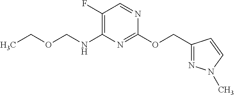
C1(F)=C(NCOCC)N=C(OCC2=NN(C)C=C2)N=C1
